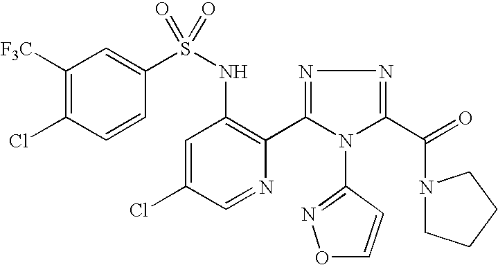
C1([F3C])=C(Cl)C=CC(S(NC2=C(C3=NN=C(C(=O)N4CCCC4)N3C3=NOC=C3)N=CC(Cl)=C2)(=O)=O)=C1
